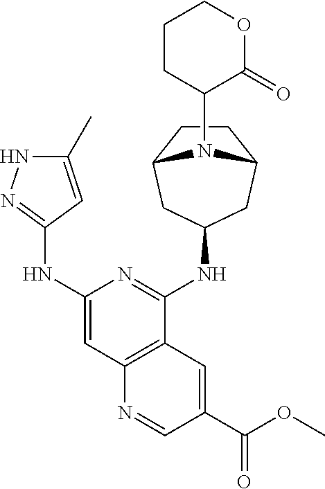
C1(C)=CC(NC2=CC3=C(C(NC4CC5CCC(C4)N5C4C(=O)OCCC4)=N2)C=C(C(OC)=O)C=N3)=NN1
